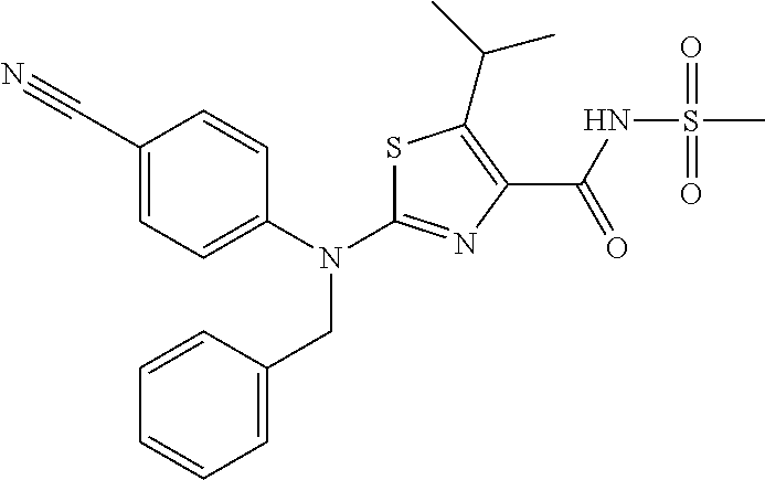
N(C1=NC(C(NS(C)(=O)=O)=O)=C(C(C)C)S1)(CC1=CC=CC=C1)C1=CC=C(C#N)C=C1
